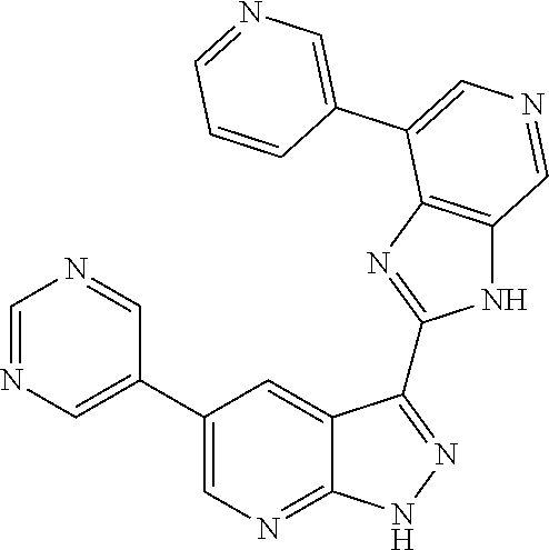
C1=NC=C(C2=CN=C3C(=C2)C(C2=NC4=C(N2)C=NC=C4C2=CN=CC=C2)=NN3)C=N1
